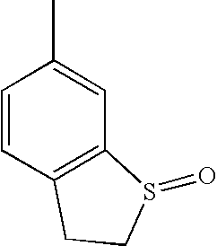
C1=CC2=C(C=C1C)S(=O)CC2
